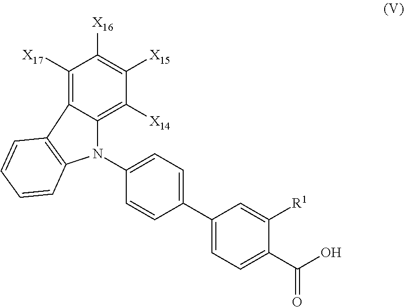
C1(C2=CC=C(N3C4=C([X14])C([X15])=C([X16])C([X17])=C4C4=C3C=CC=C4)C=C2)=CC=C(C(O)=O)C([R1])=C1
